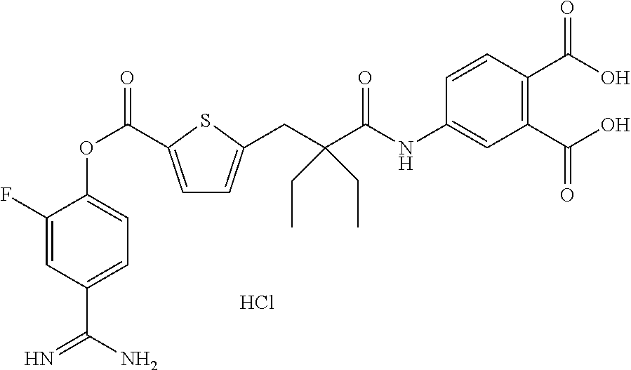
C1(F)=CC(C(N)=N)=CC=C1OC(=O)C1=CC=C(CC(C(=O)NC2=CC(C(=O)O)=C(C(O)=O)C=C2)(CC)CC)S1.Cl
